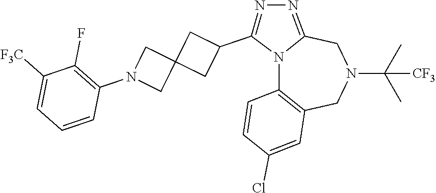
N12C3=C(CN(C(C)(C)[CF3])CC1=NN=C2C1CC2(C1)CN(C1=C(F)C([F3C])=CC=C1)C2)C=C(Cl)C=C3
